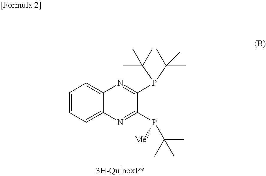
C(P([Me])C1=NC2=CC=CC=C2N=C1P(C(C)(C)C)C(C)(C)C)(C)(C)C
